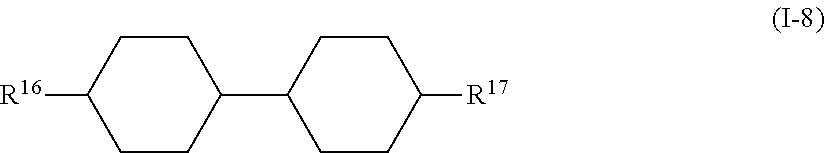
[R16]C1CCC(C2CCC([R17])CC2)CC1
